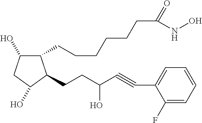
C1(CCCCCCC(=O)NO)C(O)CC(O)C1CCC(O)C#CC1=CC=CC=C1F
